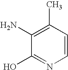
C1=CC(C)=C(N)C(O)=N1
